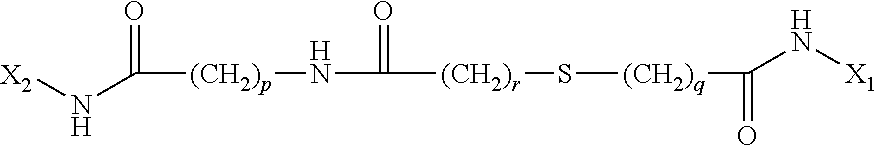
[X2]NC(=O)[(CH2)p]NC([(CH2)r]S[(CH2)q]C(=O)N[X1])=O
